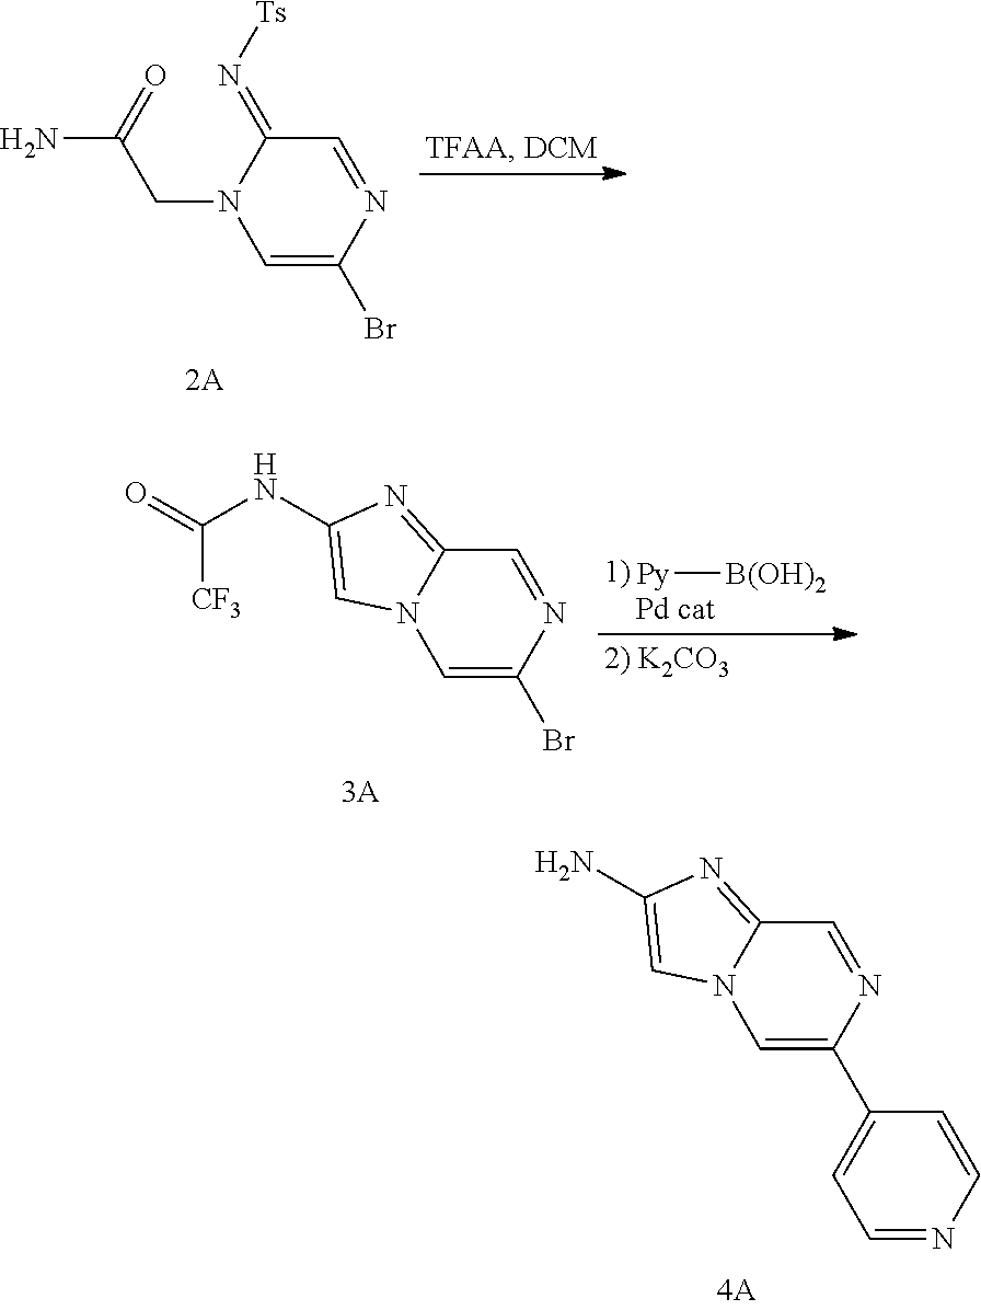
C1(Br)=CN(CC(N)=O)C(=N[Ts])C=N1.C1(C2=CC=NC=C2)=CN2C(=NC(N)=C2)C=N1.C1(Br)=CN2C(=NC(NC(=O)[CF3])=C2)C=N1.[Py][B(OH)2]
